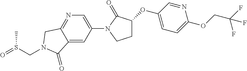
O(C1CCN(C2=CN=C3C(=C2)C(=O)N(CS(=O)C)C3)C1=O)C1=CC=C(OCC(F)(F)F)N=C1
